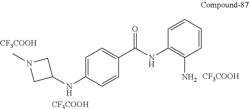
C1C(NC2=CC=C(C(=O)NC3=C(N)C=CC=C3)C=C2)CN1C.[CF3COOH].[CF3COOH].[CF3COOH]
